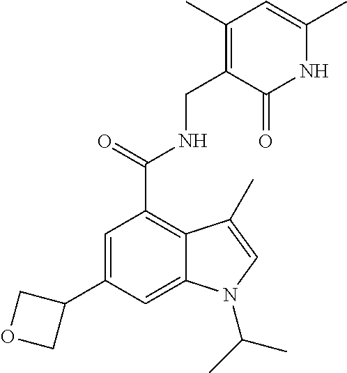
C1(C2COC2)=CC(C(=O)NCC2=C(C)C=C(C)NC2=O)=C2C(=C1)N(C(C)C)C=C2C
